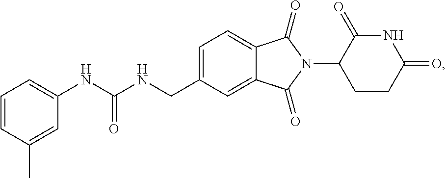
C1=C(CNC(NC2=CC=CC(C)=C2)=O)C=C2C(=C1)C(=O)N(C1CCC(=O)NC1=O)C2=O
